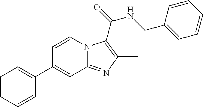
C1=CN2C(=NC(C)=C2C(NCC2=CC=CC=C2)=O)C=C1C1=CC=CC=C1
